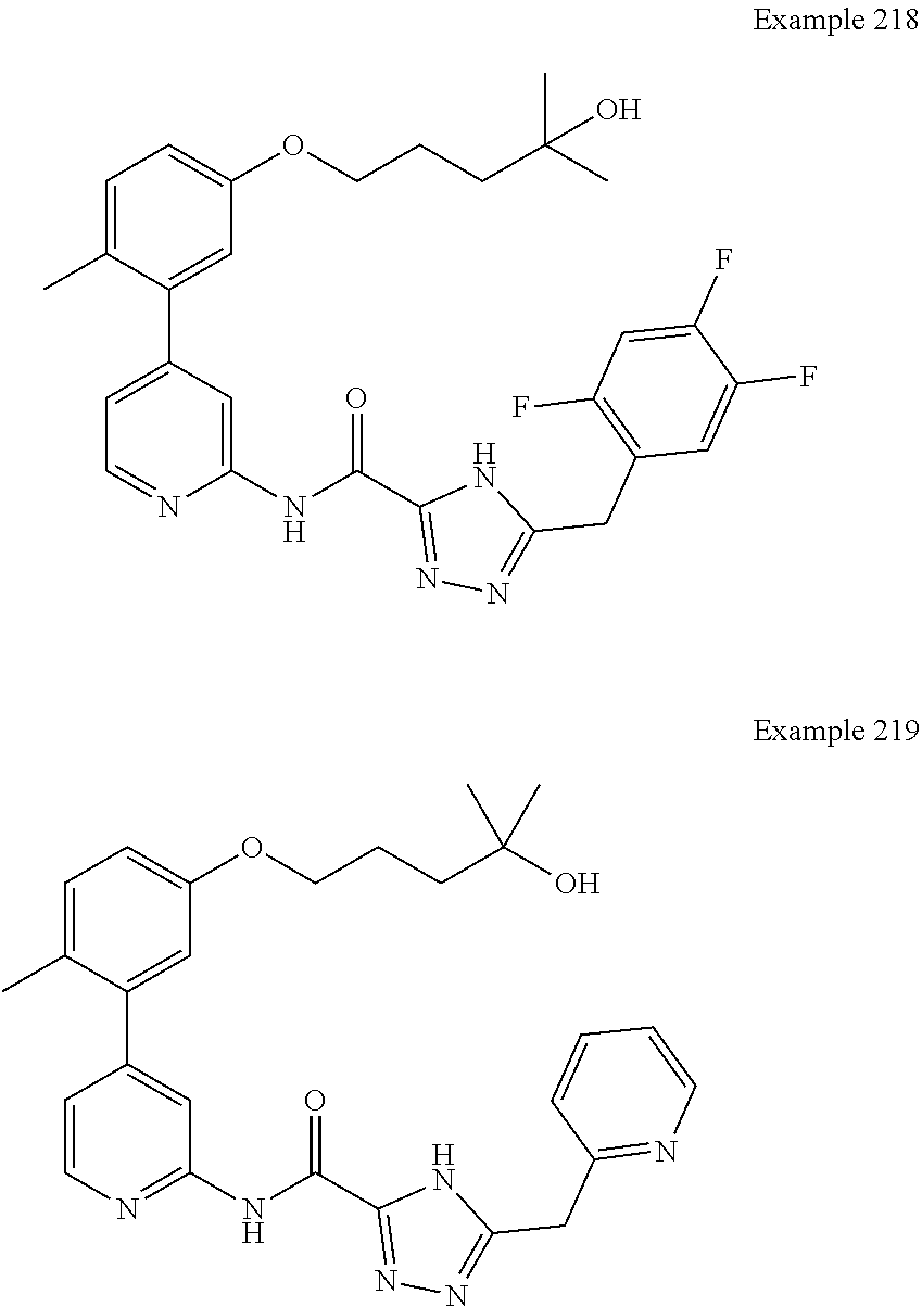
C1(C)=CC=C(OCCCC(C)(C)O)C=C1C1=CC=NC(NC(C2=NN=C(CC3=C(F)C=C(F)C(F)=C3)N2)=O)=C1.C1=C(OCCCC(C)(C)O)C=C(C2=CC(NC(C3=NN=C(CC4=NC=CC=C4)N3)=O)=NC=C2)C(C)=C1
